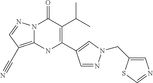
N12C(=C(C#N)C=N1)NC(C1=CN(CC3=CN=CS3)N=C1)=C(C(C)C)C2=O
